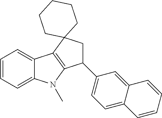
C1=CC=C2C(=C1)C1=C(N2C)C(C2=CC=C3C(=C2)C=CC=C3)CC12CCCCC2
